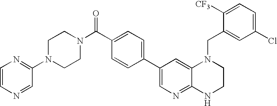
C1(C2=CN=C3C(=C2)N(CC2=CC(Cl)=CC=C2[CF3])CCN3)=CC=C(C(N2CCN(C3=NC=CN=C3)CC2)=O)C=C1
